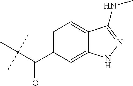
C(C(C1=CC=C2C(=C1)NN=C2NC)=O)(C)(C)C
